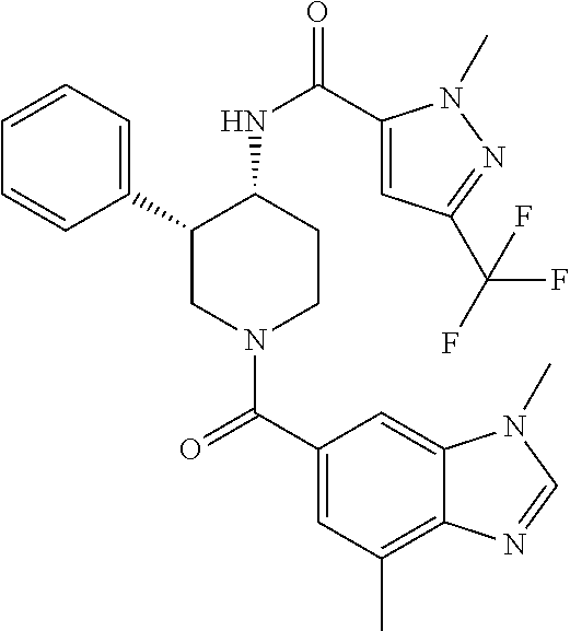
C1(C2CN(C(C3=CC(C)=C4C(=C3)N(C)C=N4)=O)CCC2NC(=O)C2=CC(C(F)(F)F)=NN2C)=CC=CC=C1
